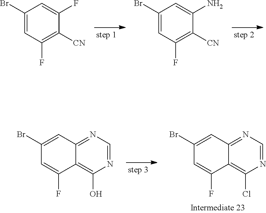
C1(Br)=CC(F)=C([CN])C(F)=C1.C1(Br)=CC(F)=C([CN])C(N)=C1.C1(Br)=CC2=NC=NC(O)=C2C(F)=C1.C1(Br)=CC2=NC=NC(Cl)=C2C(F)=C1
